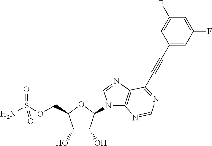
C1(O)C(O)C(N2C3=C(N=C2)C(C#CC2=CC(F)=CC(F)=C2)=NC=N3)OC1COS(N)(=O)=O
